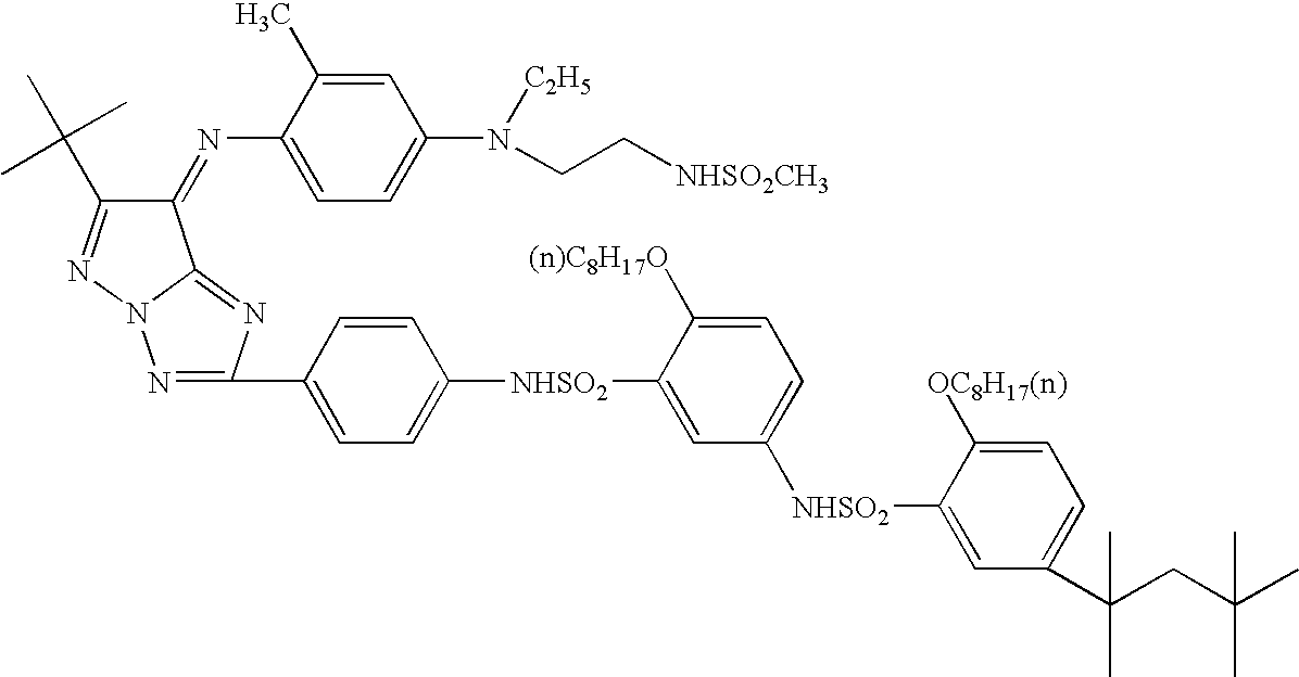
C1=C(C)C(N=C2C(C(C)(C)C)=NN3C2=NC(C2=CC=C([NHSO2]C4=CC([NHSO2]C5=CC(C(CC(C)(C)C)(C)C)=CC=C5[OC8H17(n)])=CC=C4[(n)C8H17O])C=C2)=N3)=CC=C1N(CC[NHSO2CH3])[C2H5]
